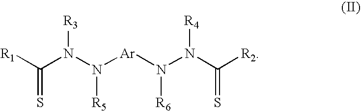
C(N(N([Ar]N(N(C([R2])=S)[R4])[R6])[R5])[R3])([R1])=S
